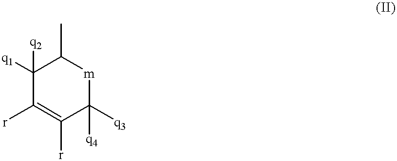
C1([q2])([q1])C([r])=C([r])C([q3])([q4])[m]C1C
